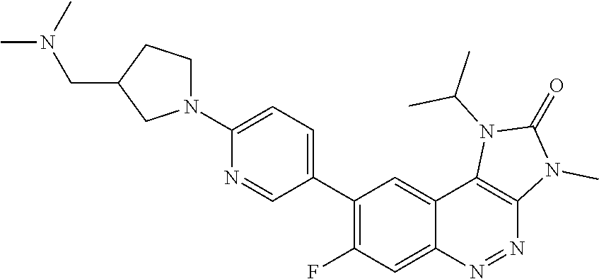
C1(C2=CC=C(N3CCC(CN(C)C)C3)N=C2)=C(F)C=C2C(=C1)C1=C(N=N2)N(C)C(=O)N1C(C)C
